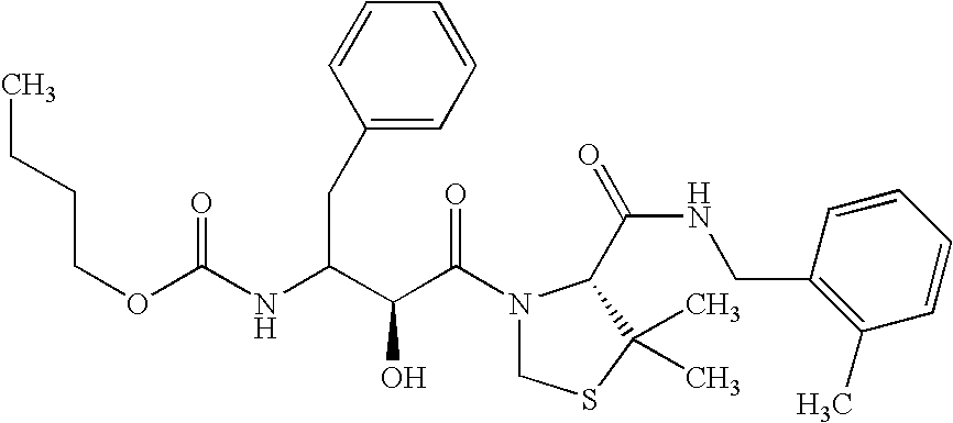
O(C(=O)NC(CC1=CC=CC=C1)C(C(N1CSC(C)(C)C1C(NCC1=C(C)C=CC=C1)=O)=O)O)CCCC
